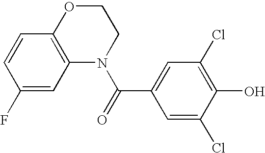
C1(F)=CC2=C(C=C1)OCCN2C(=O)C1=CC(Cl)=C(O)C(Cl)=C1
